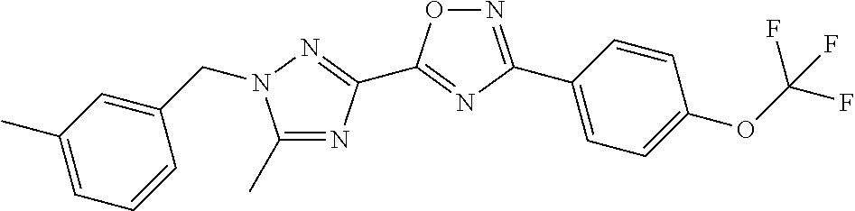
C1(C)=NC(C2=NC(C3=CC=C(OC(F)(F)F)C=C3)=NO2)=NN1CC1=CC(C)=CC=C1
